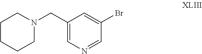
C(C1=CN=CC(Br)=C1)N1CCCCC1
